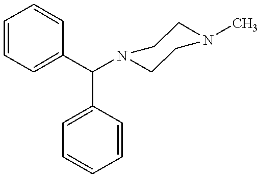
C1=CC=CC=C1C(C1=CC=CC=C1)N1CCN(C)CC1
